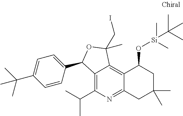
C1=CC(C2C3=C(C(C)C)N=C4C(=C3C(CI)(C)O2)C(O[Si](C(C)(C)C)(C)C)CC(C)(C)C4)=CC=C1C(C)(C)C
